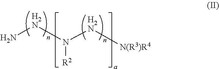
N[H2N]N([H2N][N(R3)R4])[R2]
